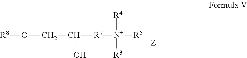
[R8]OCC(O)[R7][N+]([R5])([R4])[R3]
